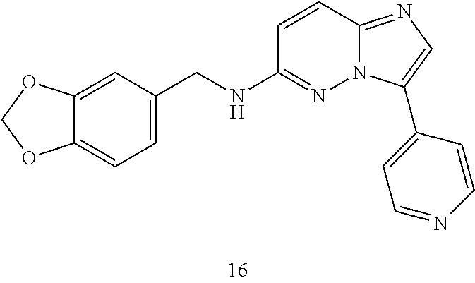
C12=CC=C(CNC3=NN4C(=NC=C4C4=CC=NC=C4)C=C3)C=C1OCO2
